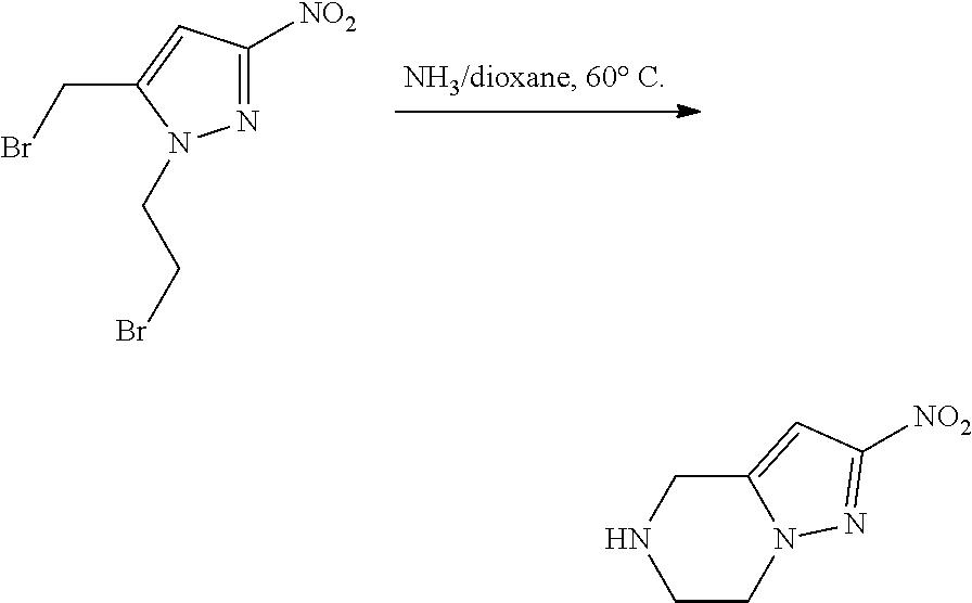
N1=C([NO2])C=C(CBr)N1CCBr.C12=CC([NO2])=NN1CCNC2
